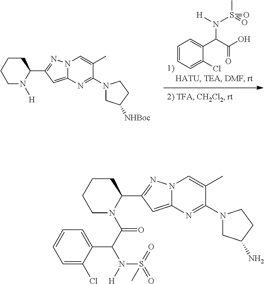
C1=CC=C(Cl)C(C(C(=O)O)N([H])S(=O)(C)=O)=C1.C1CCCC(C2=NN3C(=C2)N=C(N2CC([NHBoc])CC2)C(C)=C3)N1[H].C1CCCC(C2=NN3C(=C2)N=C(N2CC(N)CC2)C(C)=C3)N1C(=O)C(N([H])S(=O)(=O)C)C1=CC=CC=C1Cl
